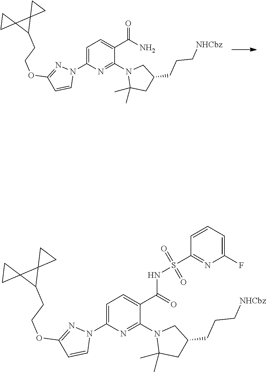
C1=C(N2N=C(OCCC3C4(C35CC5)CC4)C=C2)N=C(N2C(C)(C)CC(CCC[NHCbz])C2)C(C(N)=O)=C1.C1=C(N2N=C(OCCC3C4(C35CC5)CC4)C=C2)N=C(N2C(C)(C)CC(CCC[NHCbz])C2)C(C(=O)NS(C2=NC(F)=CC=C2)(=O)=O)=C1
